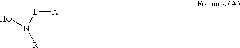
[L](N([R])O)[A]
